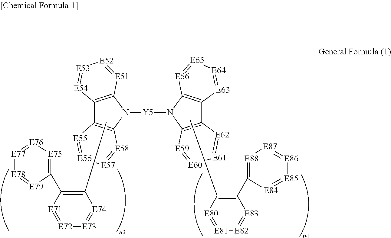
C12=C(N([Y5]N3C4=C(C5=C3[E66]=[E65][E64]=[E63]5)[E62]=[E61][E60]=[E59]4)C3=C1[E55]=[E56][E57]=[E58]3)[E51]=[E52][E53]=[E54]2.CC1=C(C2=[E75][E76]=[E77][E78]=[E79]2)[E71]=[E72][E73]=[E74]1.CC1=C(C2=[E88][E87]=[E86][E85]=[E84]2)[E83]=[E82][E81]=[E80]1
